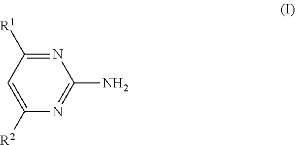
C1([R2])=CC([R1])=NC(N)=N1
